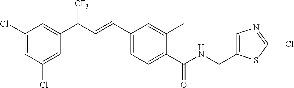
C1(Cl)=CC(Cl)=CC(C(C=CC2=CC=C(C(NCC3=CN=C(Cl)S3)=O)C(C)=C2)[CF3])=C1
